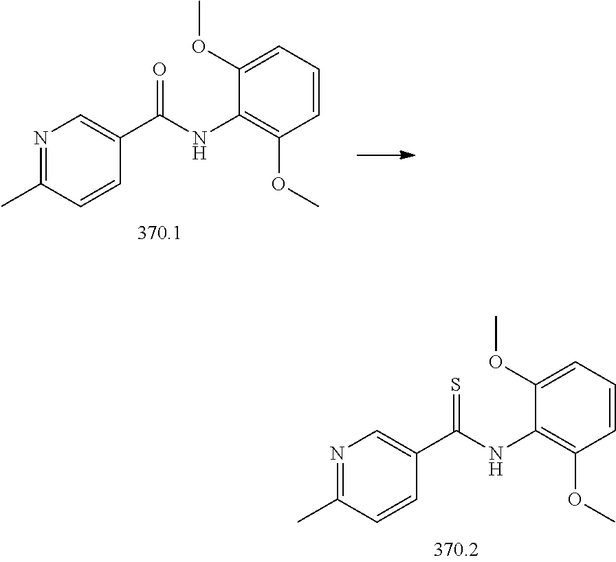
C1(OC)=CC=CC(OC)=C1NC(=S)C1=CN=C(C)C=C1.C1(OC)=CC=CC(OC)=C1NC(=O)C1=CN=C(C)C=C1
